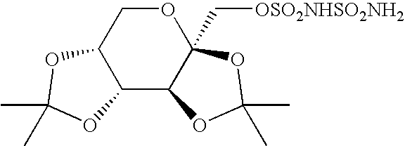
C12C3C(C[OSO2NHSO2NH2])(OCC1OC(C)(C)O2)OC(C)(C)O3
